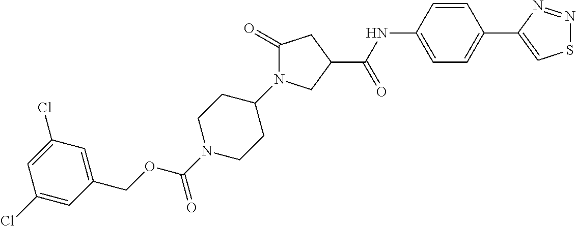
C(C1CN(C2CCN(C(=O)OCC3=CC(Cl)=CC(Cl)=C3)CC2)C(=O)C1)(NC1=CC=C(C2=CSN=N2)C=C1)=O
